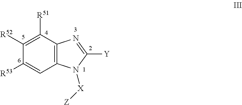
C12=C(C([R51])=C([R52])C([R53])=C1)N=C([Y])N2[X][Z]
